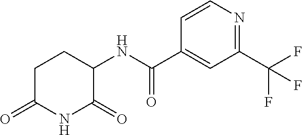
C1C(=O)NC(=O)C(NC(C2=CC(C(F)(F)F)=NC=C2)=O)C1
